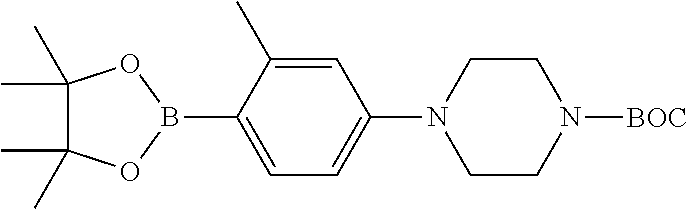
C1=C(B2OC(C)(C)C(C)(C)O2)C(C)=CC(N2CCN([BOC])CC2)=C1
